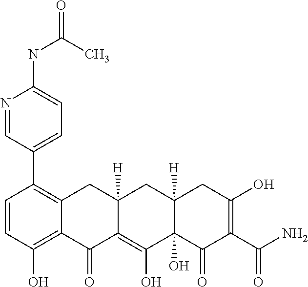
C1=CC(O)=C2C(=C1C1=CC=C(NC(=O)C)N=C1)CC1([H])C(=C(O)C3(O)C([H])(C1)CC(O)=C(C(N)=O)C3=O)C2=O
